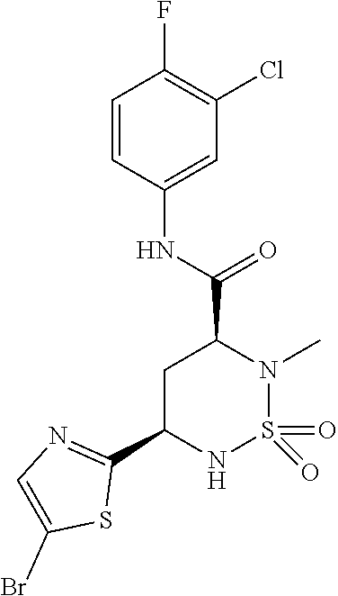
C1C(C2=NC=C(Br)S2)NS(=O)(=O)N(C)C1C(NC1=CC(Cl)=C(F)C=C1)=O
